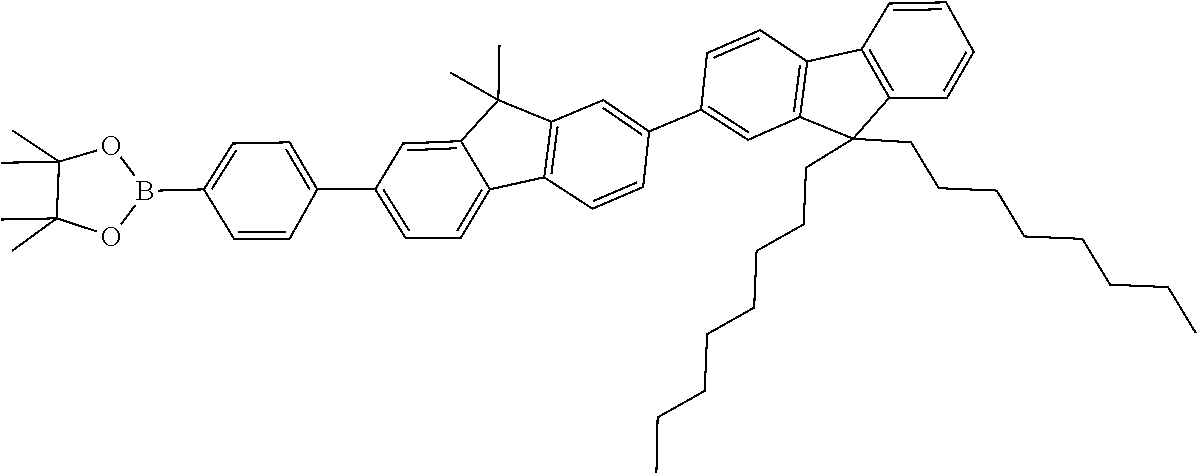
O1C(C)(C)C(C)(C)OB1C1=CC=C(C2=CC=C3C4=C(C(C)(C)C3=C2)C=C(C2=CC3=C(C=C2)C2=C(C3(CCCCCCCC)CCCCCCCC)C=CC=C2)C=C4)C=C1
